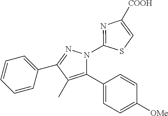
C1=CC=C(C2=NN(C3=NC([COOH])=CS3)C(C3=CC=C([OMe])C=C3)=C2C)C=C1
